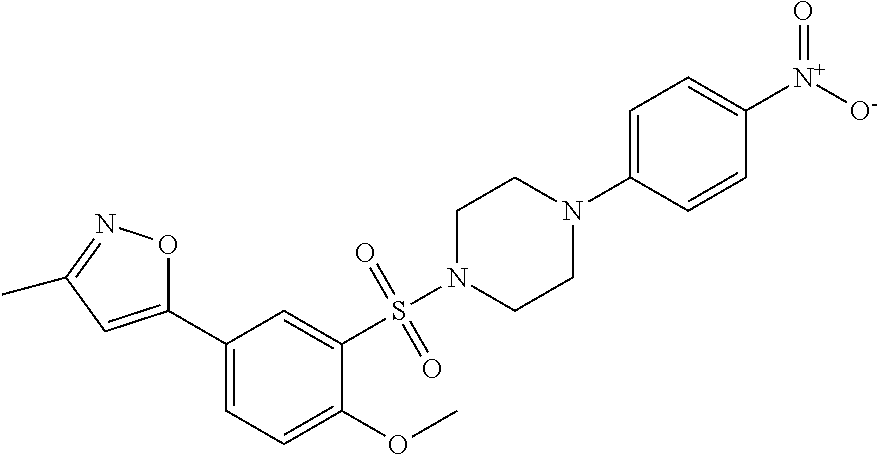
C1=C(C2=CC(C)=NO2)C=C(S(N2CCN(C3=CC=C([N+](=O)[O-])C=C3)CC2)(=O)=O)C(OC)=C1
